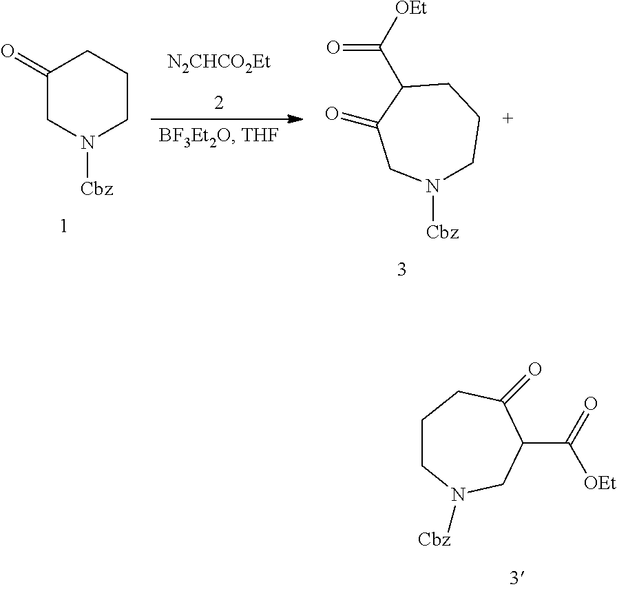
C1CN([Cbz])CC(C(=O)[OEt])C(=O)C1.C1(=O)CN([Cbz])CCC1.[N2CHCO2Et].O=C([OEt])C1CCCN([Cbz])CC1=O
